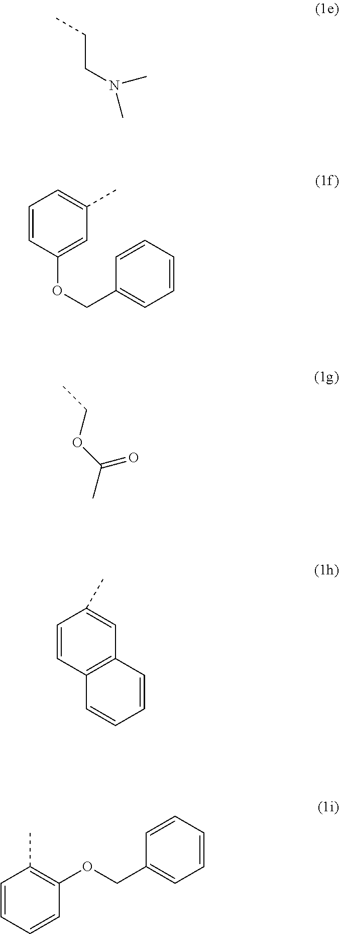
C(CN(C)C)C.C1=CC(OCC2=CC=CC=C2)=CC(C)=C1.CCOC(C)=O.C1=CC2=C(C=C1C)C=CC=C2.C1=CC=CC(OCC2=CC=CC=C2)=C1C
